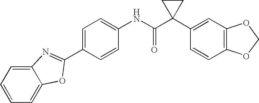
C1(NC(C2(C3=CC4=C(C=C3)OCO4)CC2)=O)=CC=C(C2=NC3=CC=CC=C3O2)C=C1
